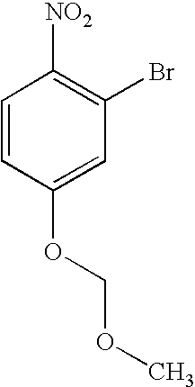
C1=CC(OCOC)=CC(Br)=C1[NO2]
